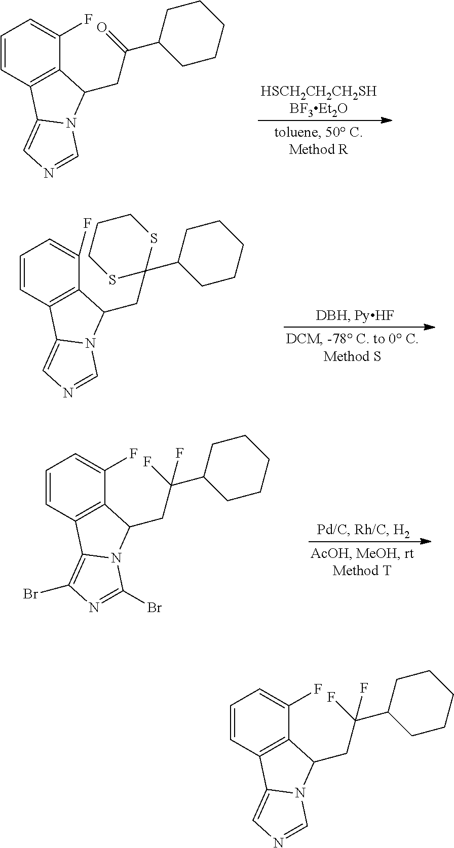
C1=CC2=C(C(F)=C1)C(CC(C1CCCCC1)=O)N1C2=CN=C1.C1=CC2=C(C(F)=C1)C(CC1(C3CCCCC3)SCCCS1)N1C2=CN=C1.C1=CC2=C(C(F)=C1)C(CC(C1CCCCC1)(F)F)N1C2=C(Br)N=C1Br.C1=CC2=C(C(F)=C1)C(CC(C1CCCCC1)(F)F)N1C2=CN=C1
